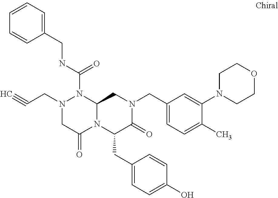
N(C(=O)N1N(CC#C)CC(=O)N2C1CN(CC1=CC=C(C)C(N3CCOCC3)=C1)C(=O)C2CC1=CC=C(O)C=C1)CC1=CC=CC=C1
